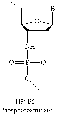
C1C(NP(OC)([O-])=O)C(CC)OC1B
